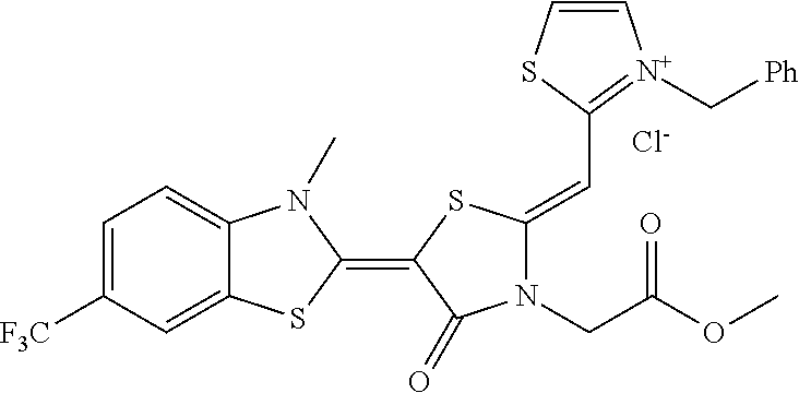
[Cl-].C1=C([F3C])C=C2C(=C1)N(C)C(=C1SC(=CC3=[N+](C[Ph])C=CS3)N(CC(OC)=O)C1=O)S2
